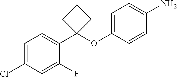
C1=C(Cl)C=C(F)C(C2(OC3=CC=C(N)C=C3)CCC2)=C1
